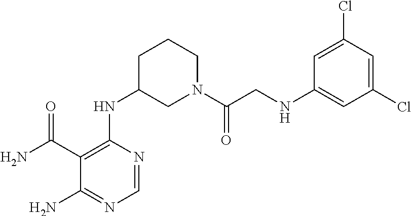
C1(C(N)=O)=C(NC2CN(C(CNC3=CC(Cl)=CC(Cl)=C3)=O)CCC2)N=CN=C1N
